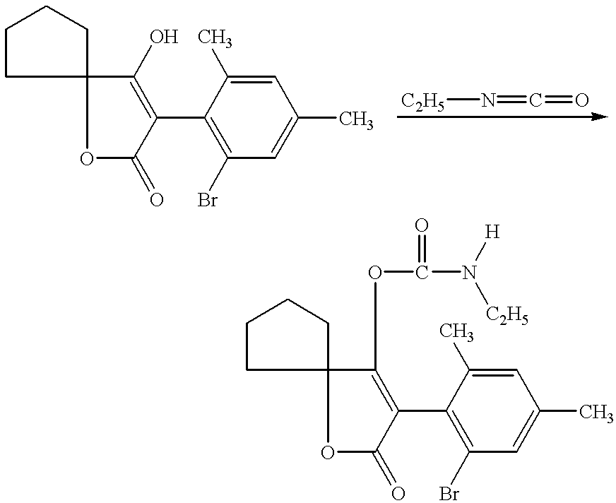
C1CC2(CC1)OC(=O)C(C1=C(Br)C=C(C)C=C1C)=C2O.[C2H5]N=C=O.C1CC2(CC1)OC(=O)C(C1=C(Br)C=C(C)C=C1C)=C2OC(N([H])[C2H5])=O
